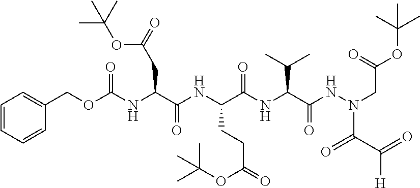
C1=CC=CC(COC(NC(C(NC(C(NC(C(NN(CC(OC(C)(C)C)=O)C(C(=O)[H])=O)=O)C(C)C)=O)CCC(=O)OC(C)(C)C)=O)CC(=O)OC(C)(C)C)=O)=C1
